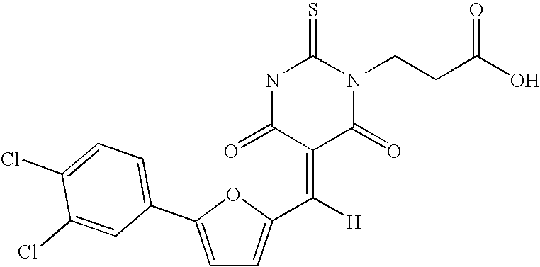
N1C(=O)C(=C([H])C2=CC=C(C3=CC=C(Cl)C(Cl)=C3)O2)C(=O)N(CCC(O)=O)C1=S
